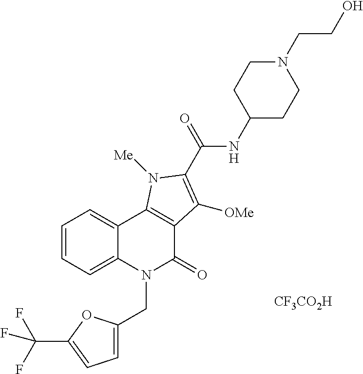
C1=CC=C2C(=C1)C1=C(C(=O)N2CC2=CC=C(C(F)(F)F)O2)C([OMe])=C(C(NC2CCN(CCO)CC2)=O)N1[Me].[CF3CO2H]
